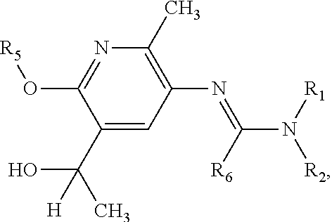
N1=C(O[R5])C(C(C)(O)[H])=CC(N=C(N([R1])[R2])[R6])=C1C
